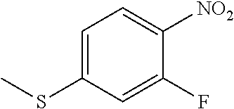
C1=C(SC)C=C(F)C([NO2])=C1
